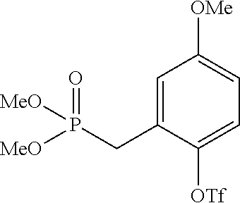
C1=C(CP(=O)([MeO])[MeO])C([OTf])=CC=C1[OMe]
